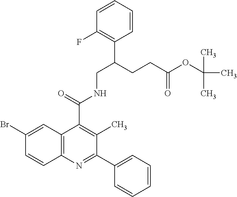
C1(Br)=CC2=C(C=C1)N=C(C1=CC=CC=C1)C(C)=C2C(=O)NCC(CCC(OC(C)(C)C)=O)C1=C(F)C=CC=C1
